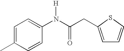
C1=C(C)C=CC(N(C(CC2=CC=CS2)=O)[H])=C1
